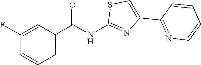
C1=CC=C(C(NC2=NC(C3=NC=CC=C3)=CS2)=O)C=C1F
